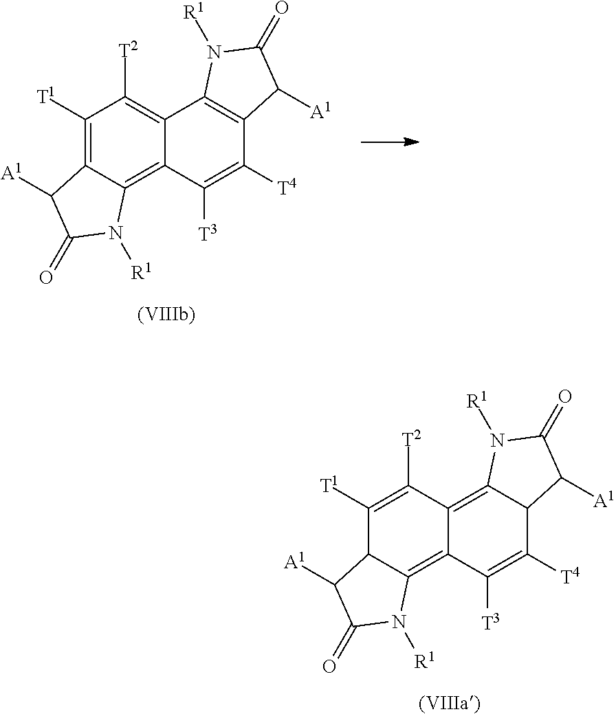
C1([T1])=C2C(=C3C(=C1[T2])C1=C(C([T4])=C3[T3])C([A1])C(=O)N1[R1])N([R1])C(=O)C2[A1].C1([T1])=C([T2])C2=C3C(C([T4])=C([T3])C2=C2C1C([A1])C(=O)N2[R1])C([A1])C(=O)N3[R1]
